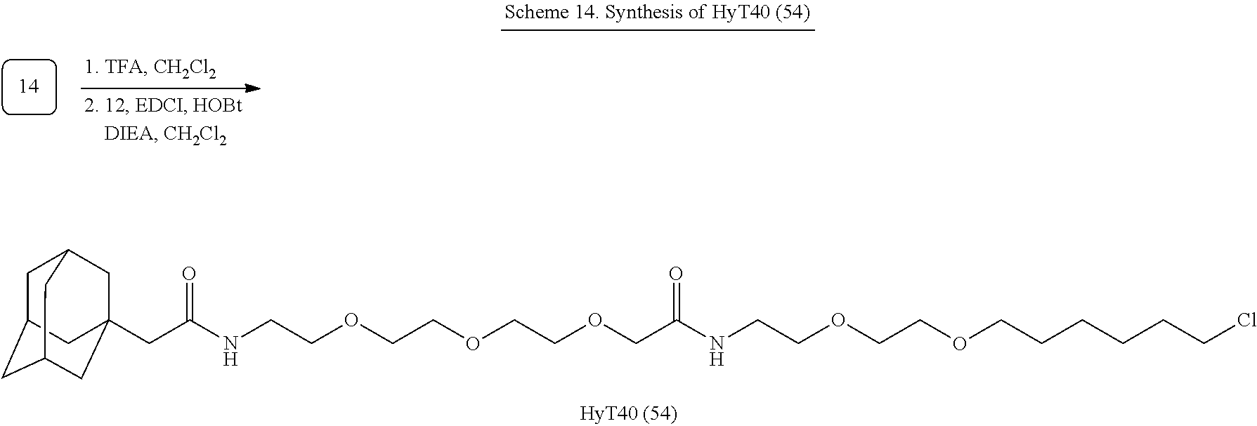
C(C(NCCOCCOCCOCC(NCCOCCOCCCCCCCl)=O)=O)C12CC3CC(CC(C1)C3)C2
